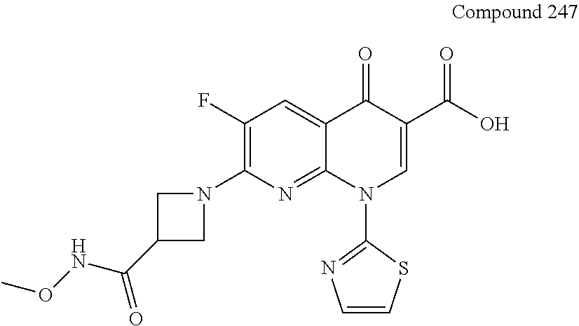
N1(C2=C(F)C=C3C(=N2)N(C2=NC=CS2)C=C(C(O)=O)C3=O)CC(C(NOC)=O)C1
